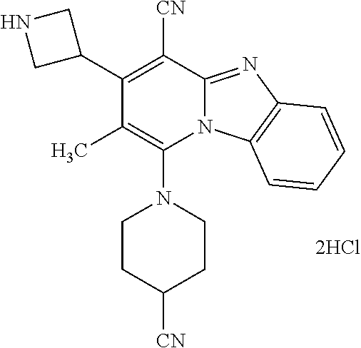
[2HCl].C1(C2CNC2)=C([CN])C2=NC3=C(N2C(N2CCC([CN])CC2)=C1C)C=CC=C3
